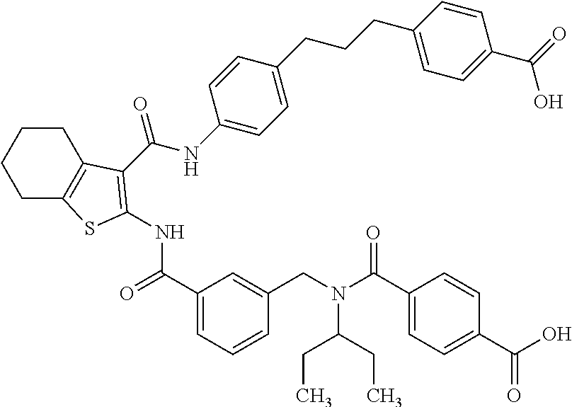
C1(C(=O)NC2=C(C(=O)NC3=CC=C(CCCC4=CC=C(C(O)=O)C=C4)C=C3)C3=C(CCCC3)S2)=CC=CC(CN(C(C2=CC=C(C(=O)O)C=C2)=O)C(CC)CC)=C1
